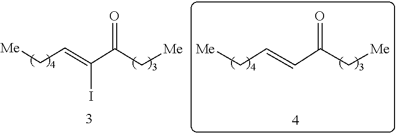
[Me]CC=C(C(C[Me])=O)I.[Me]CC=CC(C[Me])=O
